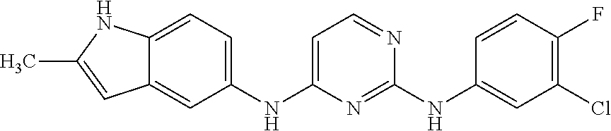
C12=CC=C(NC3=CC=NC(NC4=CC(Cl)=C(F)C=C4)=N3)C=C1C=C(C)N2
